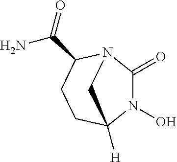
N1(O)C(=O)N2C(C(=O)N)CCC1([H])C2
